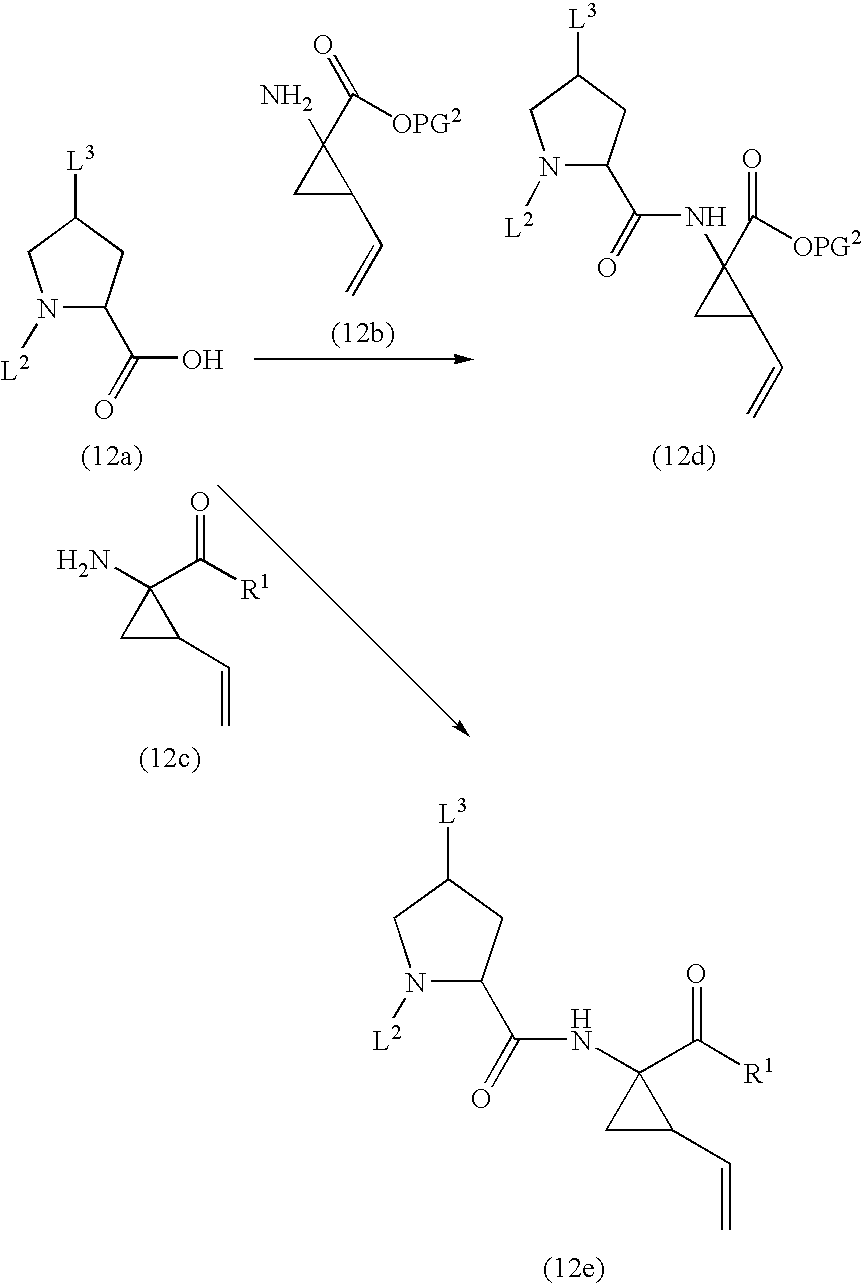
C1C(C=C)C1(N)C([R1])=O.C1C(C=C)C1(N)C(=O)[OPG2].N1([L2])C(C(=O)O)CC([L3])C1.N1([L2])C(C(=O)NC2(C(=O)[OPG2])CC2C=C)CC([L3])C1.N1([L2])C(C(=O)NC2(C([R1])=O)CC2C=C)CC([L3])C1
